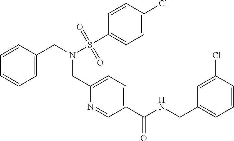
C1(C(NCC2=CC=CC(Cl)=C2)=O)=CC=C(CN(CC2=CC=CC=C2)S(C2=CC=C(Cl)C=C2)(=O)=O)N=C1
